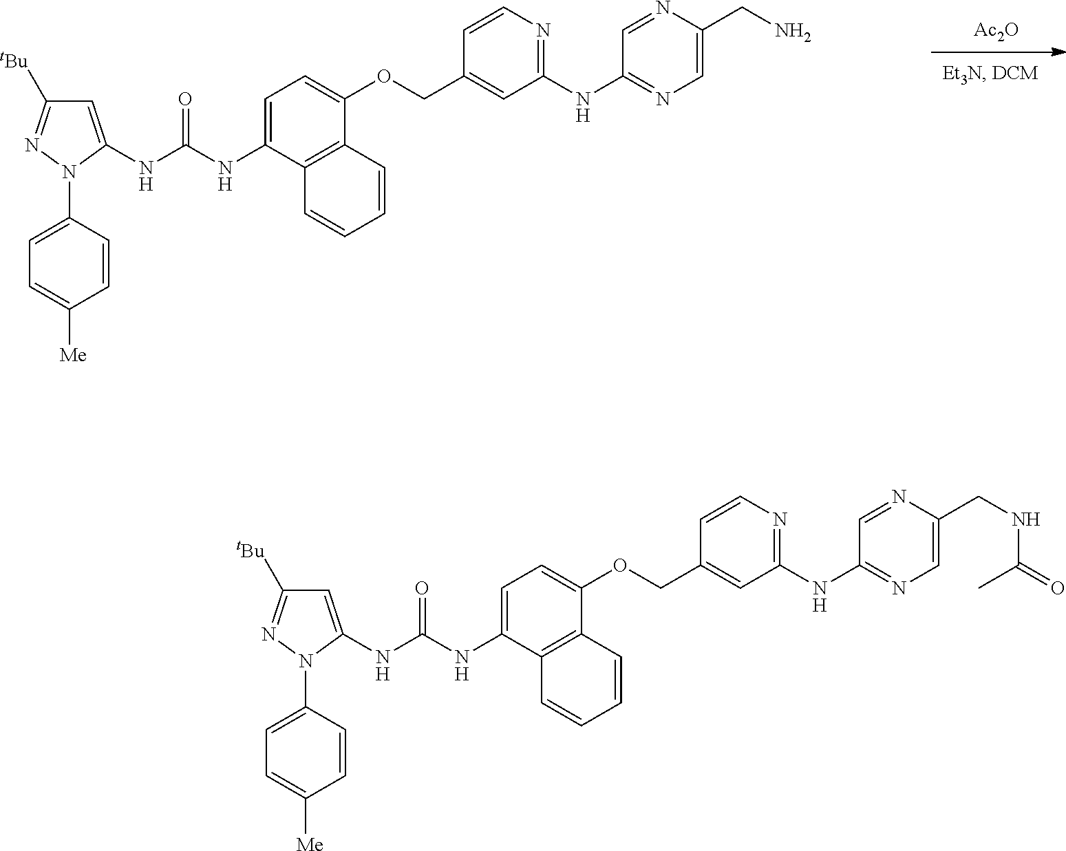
C1=C(NC(NC2=CC=C(OCC3=CC(NC4=NC=C(CN)N=C4)=NC=C3)C3=C2C=CC=C3)=O)N(C2=CC=C([Me])C=C2)N=C1[tBu].[Ac2O].C1=C(NC(NC2=CC=C(OCC3=CC(NC4=NC=C(CNC(=O)C)N=C4)=NC=C3)C3=C2C=CC=C3)=O)N(C2=CC=C([Me])C=C2)N=C1[tBu]
